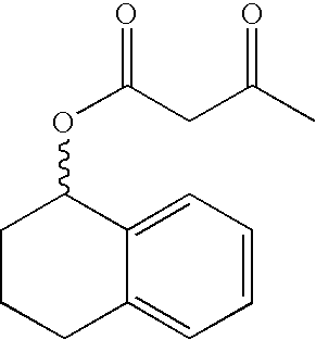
C1(OC(=O)CC(C)=O)CCCC2=CC=CC=C12
